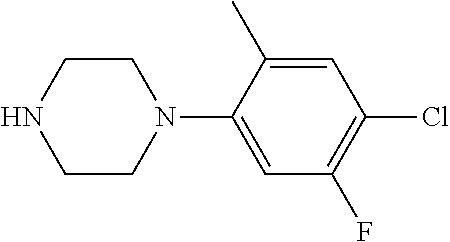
C1CN(C2=CC(F)=C(Cl)C=C2C)CCN1
